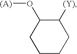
C1([(Y)])C(O[(A)])CCCC1
